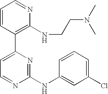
C1=CC(C2=CC=NC(NC3=CC(Cl)=CC=C3)=N2)=C(NCCN(C)C)N=C1
